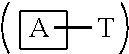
[A][T]
